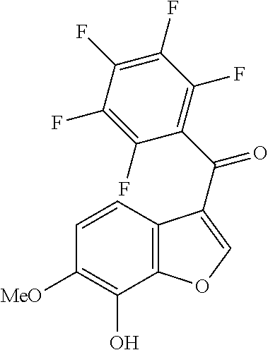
C12=C(C=CC([MeO])=C1O)C(C(C1=C(F)C(F)=C(F)C(F)=C1F)=O)=CO2
